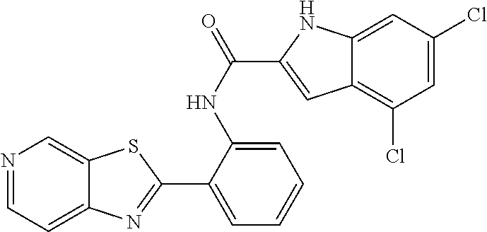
N1=CC=C2C(=C1)SC(C1=CC=CC=C1NC(=O)C1=CC3=C(Cl)C=C(Cl)C=C3N1)=N2
